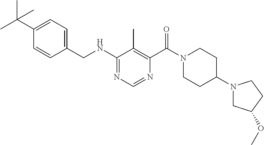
C1(NCC2=CC=C(C(C)(C)C)C=C2)=NC=NC(C(N2CCC(N3CC(OC)CC3)CC2)=O)=C1C
